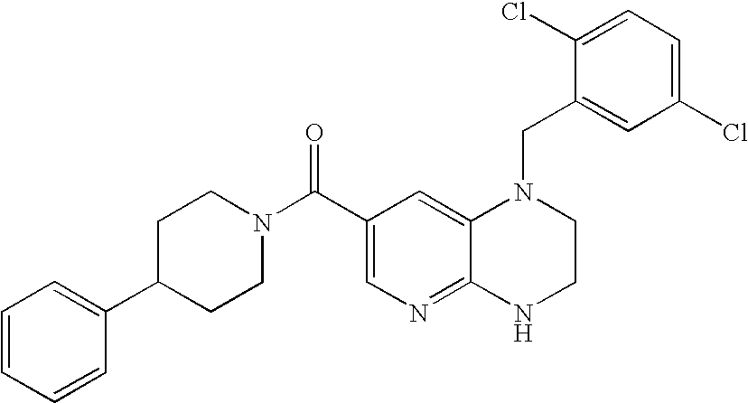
C1(Cl)=CC=C(Cl)C=C1CN1C2=CC(C(N3CCC(C4=CC=CC=C4)CC3)=O)=CN=C2NCC1
